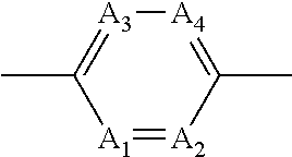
[A1]1=[A2]C(C)=[A4][A3]=C1C
